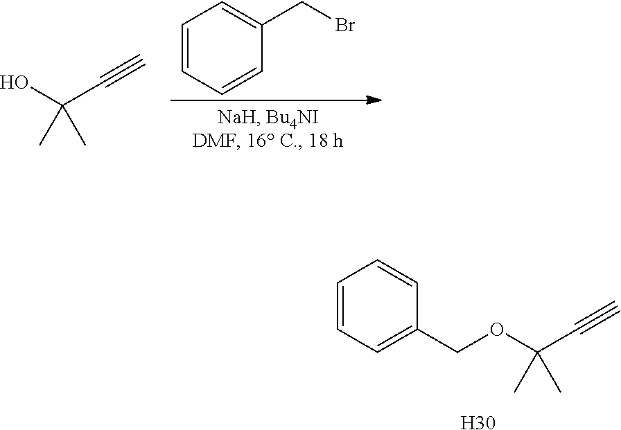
C1=CC=CC(CBr)=C1.OC(C#C)(C)C.C1=CC=CC=C1COC(C#C)(C)C.[H30]
